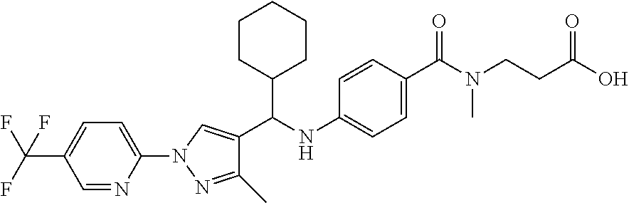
C1(N2N=C(C)C(C(C3CCCCC3)NC3=CC=C(C(=O)N(CCC(=O)O)C)C=C3)=C2)=CC=C(C(F)(F)F)C=N1
